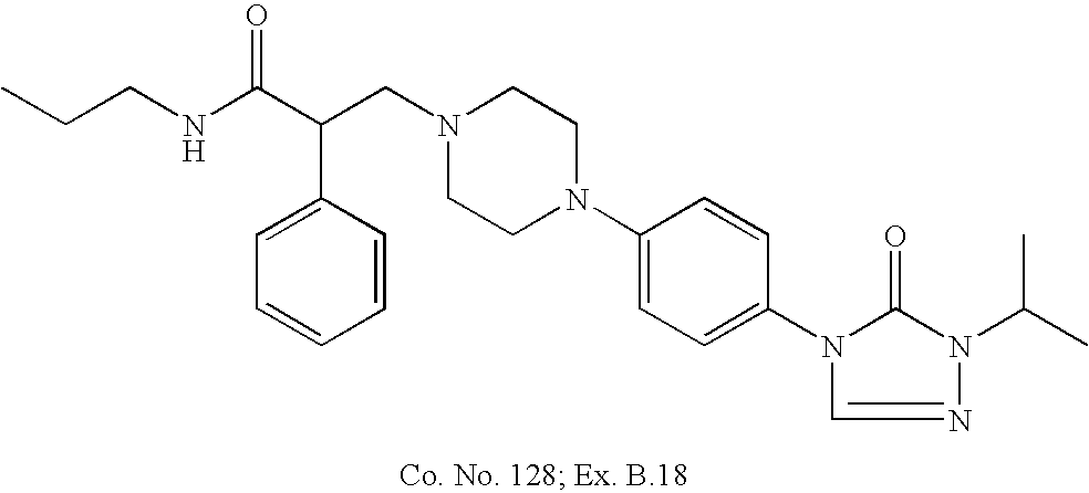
N1(CC(C(NCCC)=O)C2=CC=CC=C2)CCN(C2=CC=C(N3C(=O)N(C(C)C)N=C3)C=C2)CC1
